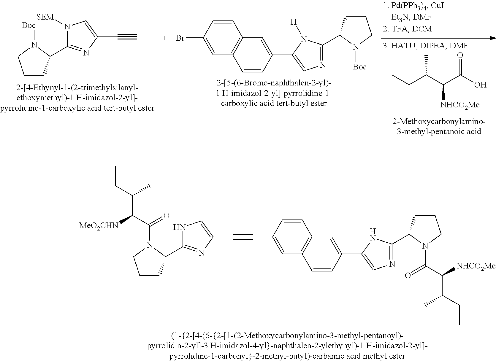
C1CC(C2=NC(C#C)=CN2[SEM])N([Boc])C1.BrC1=CC2=C(C=C1)C=C(C1=CN=C(C3CCCN3[Boc])N1[H])C=C2.C(C(C)C([NHCO2Me])C(=O)O)C.[MeO2CHN]C(C(C)CC)C(N1CCCC1C1=NC(C#CC2=CC3=C(C=C2)C=C(C2=CN=C(C4CCCN4C(=O)C([NHCO2Me])C(CC)C)N2)C=C3)=CN1)=O
